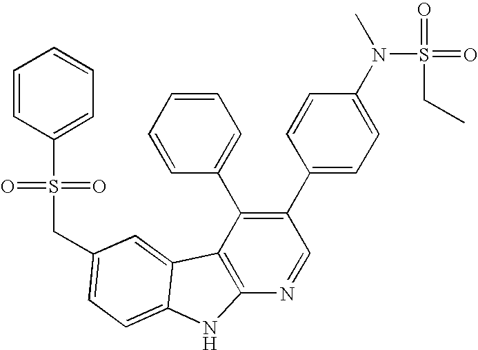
C(C1=CC=C2C(=C1)C1=C(N=CC(C3=CC=C(N(C)S(=O)(=O)CC)C=C3)=C1C1=CC=CC=C1)N2)S(C1=CC=CC=C1)(=O)=O
